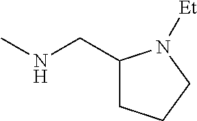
CNCC1CCCN1[Et]
